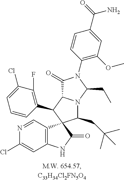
C12=C(C=NC(Cl)=C1)C1(C(=O)N2)C(CC(C)(C)C)N2C(C1C1=C(F)C(Cl)=CC=C1)C(=O)N(C1=C(OC)C=C(C(=O)N)C=C1)C2CC
